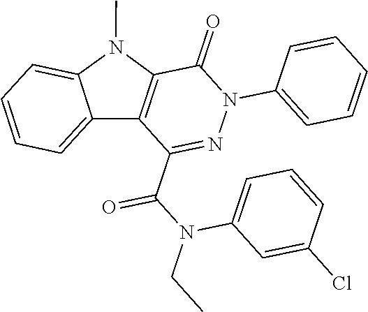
C1(=O)C2=C(C(C(N(CC)C3=CC=CC(Cl)=C3)=O)=NN1C1=CC=CC=C1)C1=CC=CC=C1N2C
